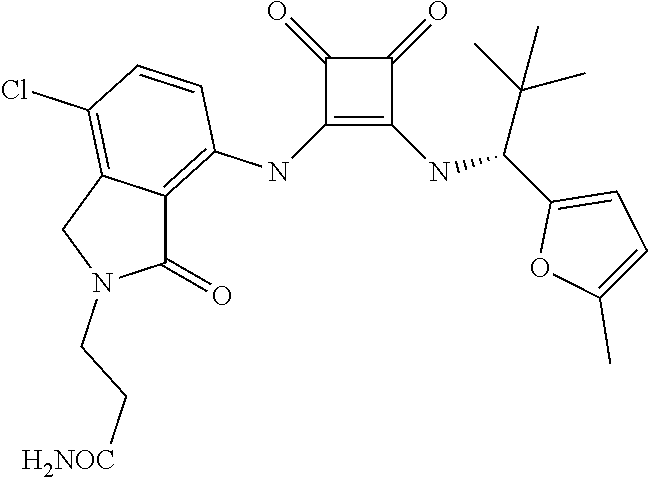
C1(NC2=C3C(=C(Cl)C=C2)CN(CC[H2NOC])C3=O)=C(NC(C2=CC=C(C)O2)C(C)(C)C)C(=O)C1=O
